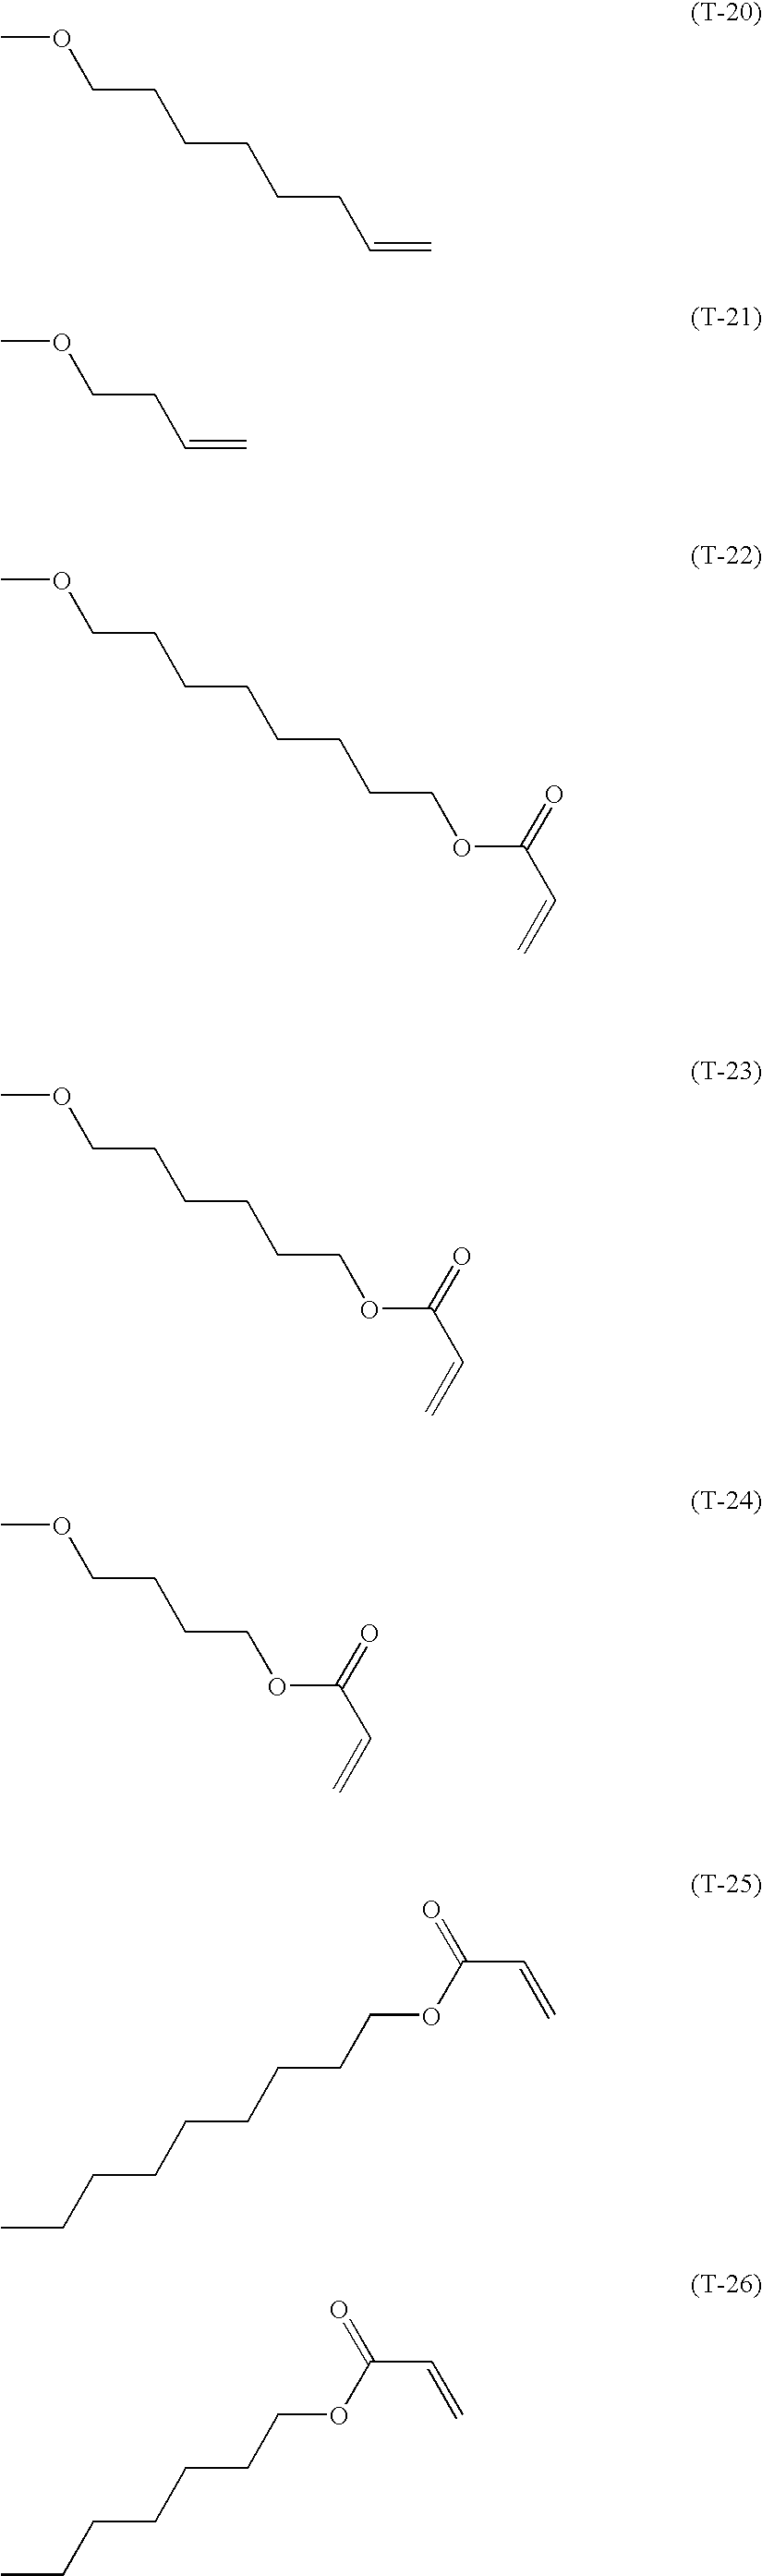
C(CCCCC)COC(C=C)=O.C=CCCCCCCOC.C=CCCOC.C(CCCCCCCOC)OC(C=C)=O.C(CCCCCOC)OC(C=C)=O.C(CCCOC)OC(C=C)=O.C(CCCCCCC)COC(C=C)=O
